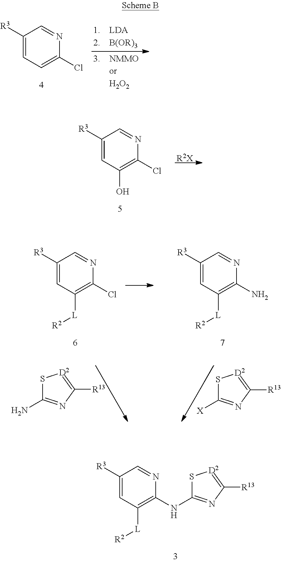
[R2X].C1([R3])=CC(O)=C(Cl)N=C1.C1([R3])=CC([L][R2])=C(NC2=NC([R13])=[D2]S2)N=C1.C1([R3])=CC=C(Cl)N=C1.C1([R3])=CC([L][R2])=C(Cl)N=C1.C1([R3])=CC([L][R2])=C(N)N=C1.S1C([X])=NC([R13])=[D2]1.S1C(N)=NC([R13])=[D2]1
